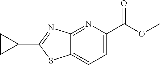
C1=C(C(OC)=O)N=C2C(=C1)SC(C1CC1)=N2
